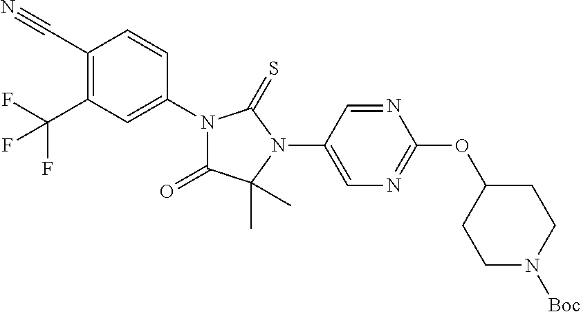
C1(C#N)=C(C(F)(F)F)C=C(N2C(=O)C(C)(C)N(C3=CN=C(OC4CCN([Boc])CC4)N=C3)C2=S)C=C1
